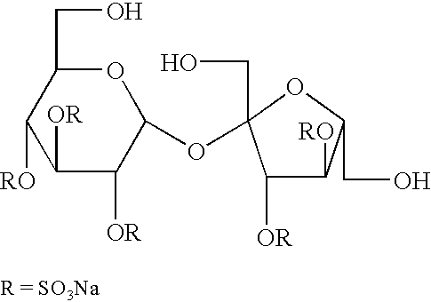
O1C(CO)C([RO])C([OR])C([OR])C1OC1(CO)C([OR])C([RO])C(CO)O1
